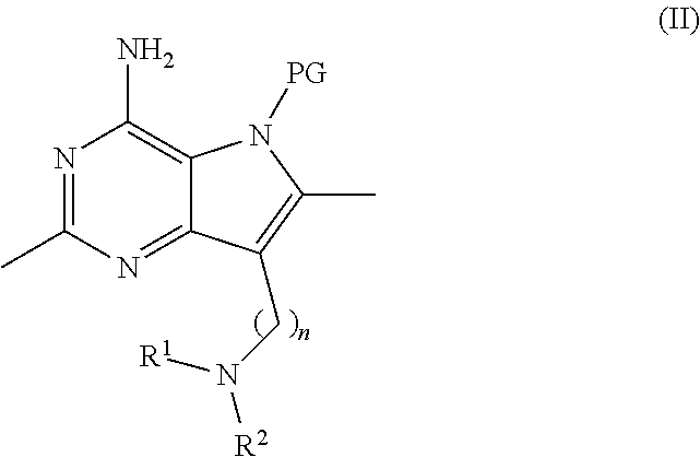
N1=C(C)N=C2C(=C1N)N([PG])C(C)=C2CN([R2])[R1]
